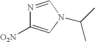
N1=CN(C(C)C)C=C1[O2N]
